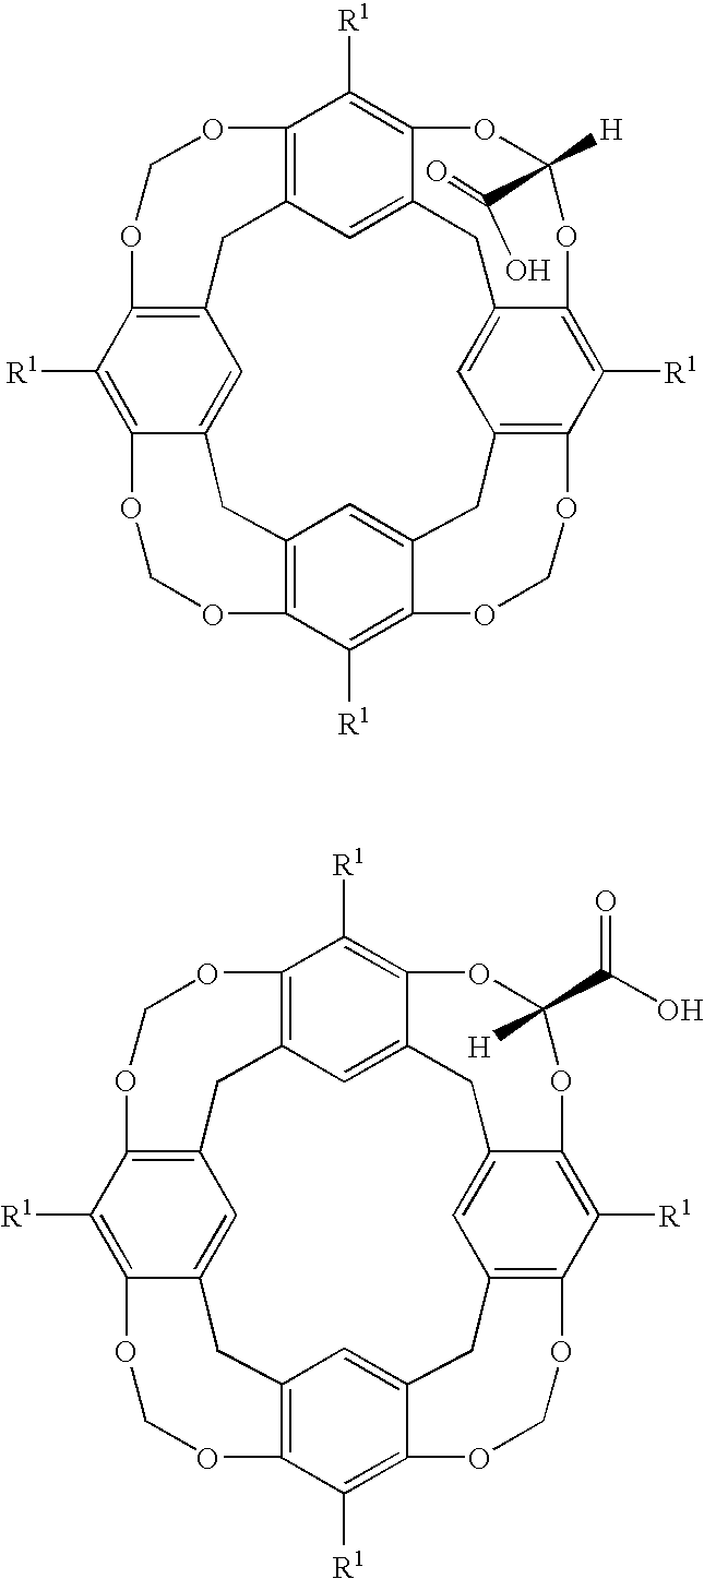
C1C2=CC3=C4C([R1])=C2OC(C(=O)O)([H])OC2=C([R1])C5=C(C=C12)CC1=C(OCO5)C([R1])=C2OCOC5=C(C=C(C3)C(=C5[R1])OCO4)CC2=C1.C1C2=CC3=C4C([R1])=C2OC([H])(C(=O)O)OC2=C([R1])C5=C(C=C12)CC1=C(OCO5)C([R1])=C2OCOC5=C(C=C(C3)C(=C5[R1])OCO4)CC2=C1
